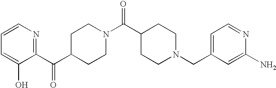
C1=CN=C(C(C2CCN(C(C3CCN(CC4=CC=NC(N)=C4)CC3)=O)CC2)=O)C(O)=C1
